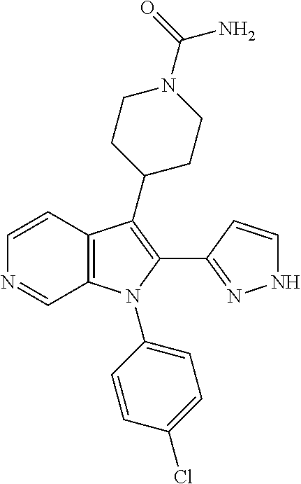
C1=CC2=C(C=N1)N(C1=CC=C(Cl)C=C1)C(C1=NNC=C1)=C2C1CCN(C(=O)N)CC1
